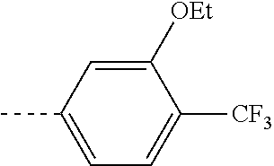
C1([OEt])=CC(C)=CC=C1[CF3]
